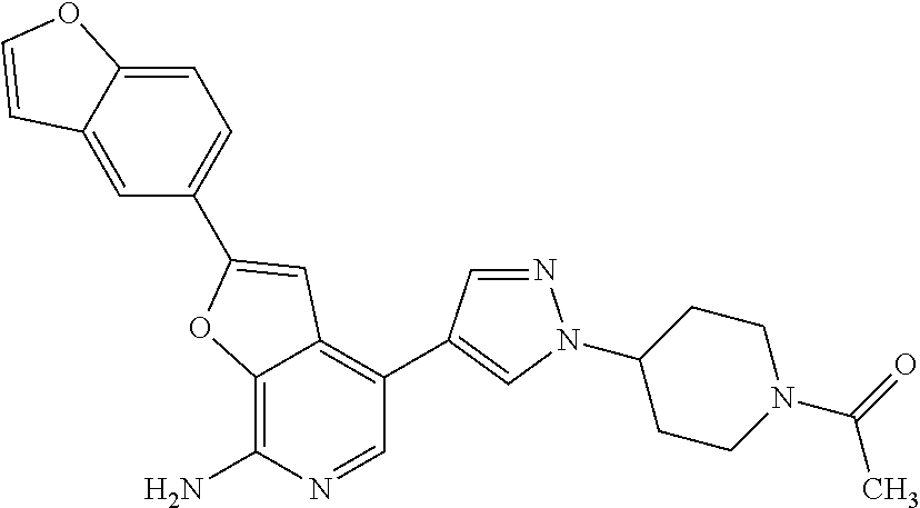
C12=C(N)N=CC(C3=CN(C4CCN(C(=O)C)CC4)N=C3)=C1C=C(C1=CC=C3C(=C1)C=CO3)O2
